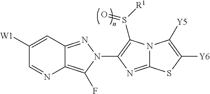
C1([W1])=CC2=NN(C3=C(S([R1])=O)N4C(=N3)SC([Y6])=C4[Y5])C(F)=C2N=C1
